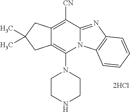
[2HCl].C1CNCCN1C1=C2C(=C([CN])C3=NC4=C(N13)C=CC=C4)CC(C)(C)C2
